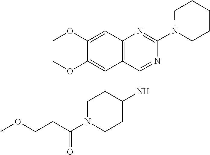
C12=C(C(NC3CCN(C(CCOC)=O)CC3)=NC(N3CCCCC3)=N1)C=C(OC)C(OC)=C2
